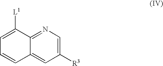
C12=NC=C([R3])C=C1C=CC=C2[L1]
